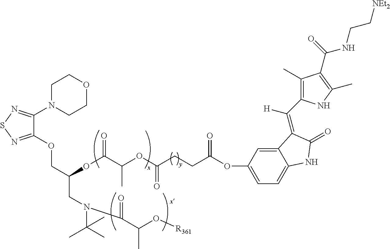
C1(N2CCOCC2)=NSN=C1OCC(OC(C(OC(CCC(OC1=CC=C2C(=C1)C(=C([H])C1=C(C)C(C(NCC[NEt2])=O)=C(C)N1)C(=O)N2)=O)=O)C)=O)CN(C(C)(C)C)C(C(O[R361])C)=O
